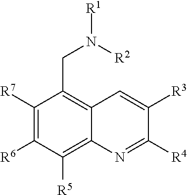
C1([R7])=C([R6])C([R5])=C2C(=C1CN([R2])[R1])C=C([R3])C([R4])=N2
